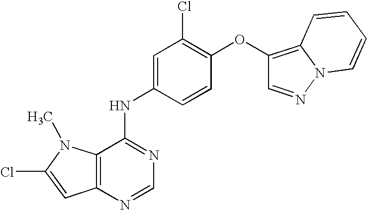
C12=C(N=CN=C1NC1=CC(Cl)=C(OC3=C4N(N=C3)C=CC=C4)C=C1)C=C(Cl)N2C
